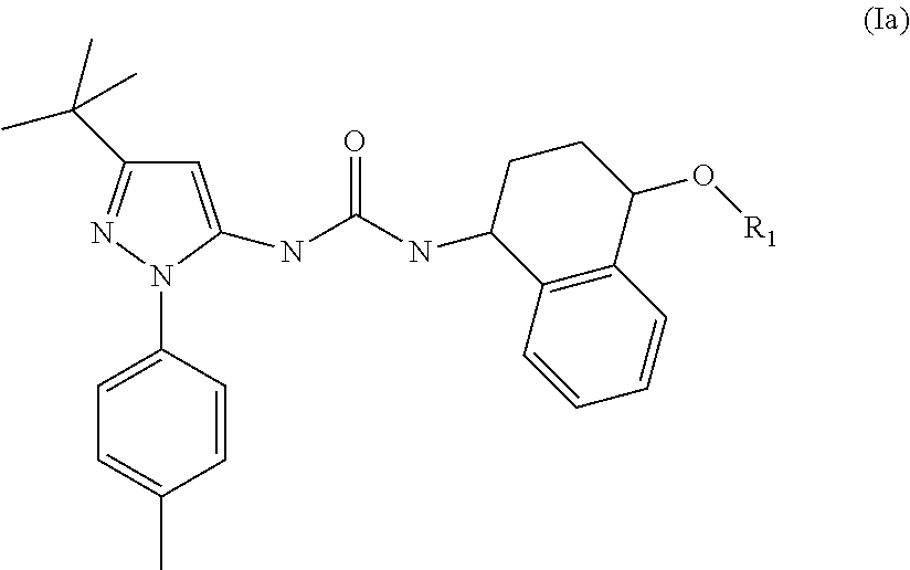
C1=C(N2N=C(C(C)(C)C)C=C2NC(NC2C3=C(C(O[R1])CC2)C=CC=C3)=O)C=CC(C)=C1
